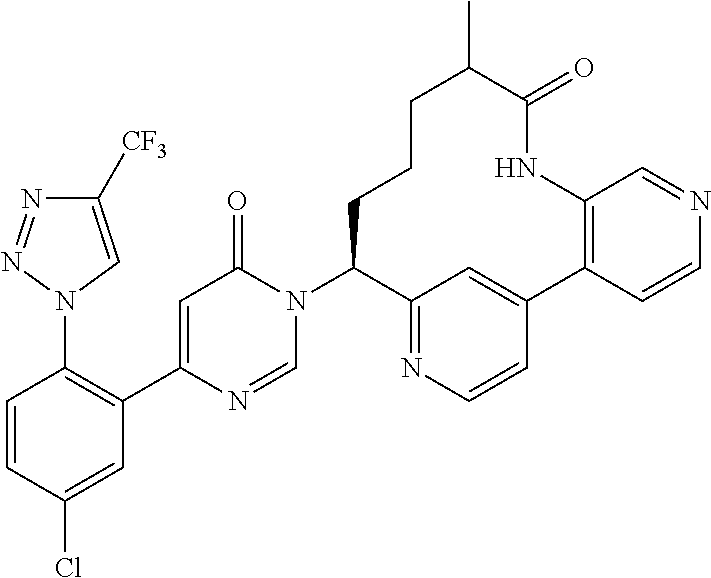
C1=CC(Cl)=CC(C2=CC(=O)N(C3CCCC(C)C(=O)NC4=C(C5=CC3=NC=C5)C=CN=C4)C=N2)=C1N1N=NC([CF3])=C1
